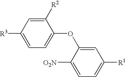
C1([R2])=CC([R3])=CC=C1OC1=CC([R1])=CC=C1[O2N]
